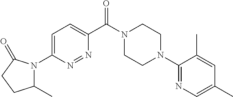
C1=C(N2C(C)CCC2=O)N=NC(C(N2CCN(C3=NC=C(C)C=C3C)CC2)=O)=C1
